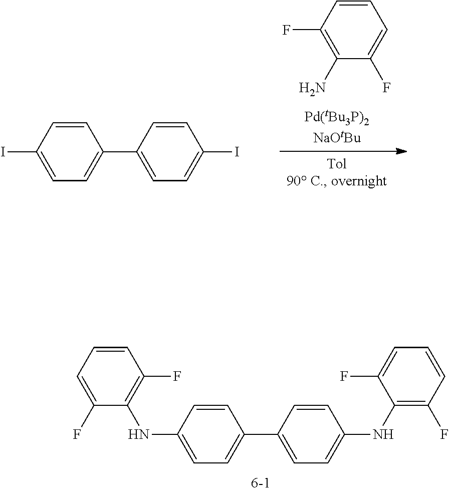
C1=CC(NC2=C(F)C=CC=C2F)=CC=C1C1=CC=C(NC2=C(F)C=CC=C2F)C=C1.C1=CC(F)=C(N)C(F)=C1.C1=CC(I)=CC=C1C1=CC=C(I)C=C1
